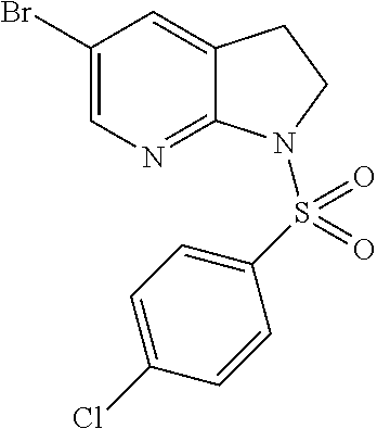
BrC1=CN=C2C(=C1)CCN2S(C1=CC=C(Cl)C=C1)(=O)=O
